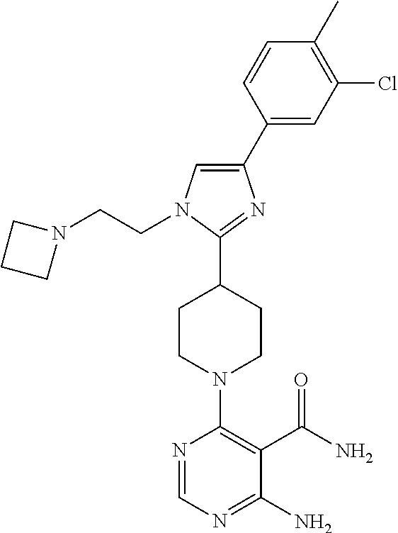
N1=CN=C(N)C(C(N)=O)=C1N1CCC(C2=NC(C3=CC(Cl)=C(C)C=C3)=CN2CCN2CCC2)CC1
